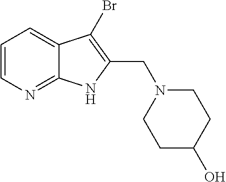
C12=NC=CC=C1C(Br)=C(CN1CCC(O)CC1)N2
